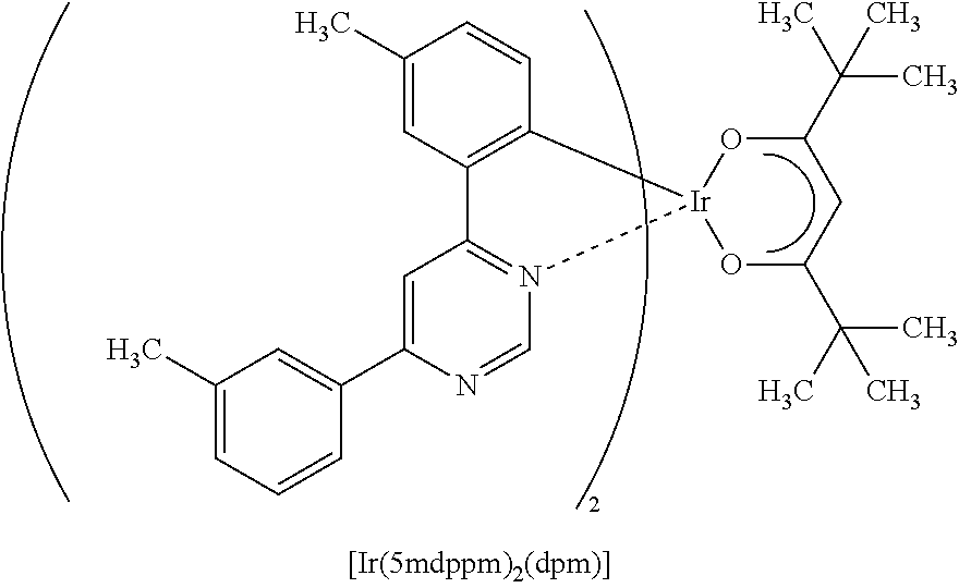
C1(C)=CC=CC(C2=CC3=N(C=N2)[Ir]2(C4=C3C=C(C)C=C4)OC(C(C)(C)C)CC(C(C)(C)C)O2)=C1
